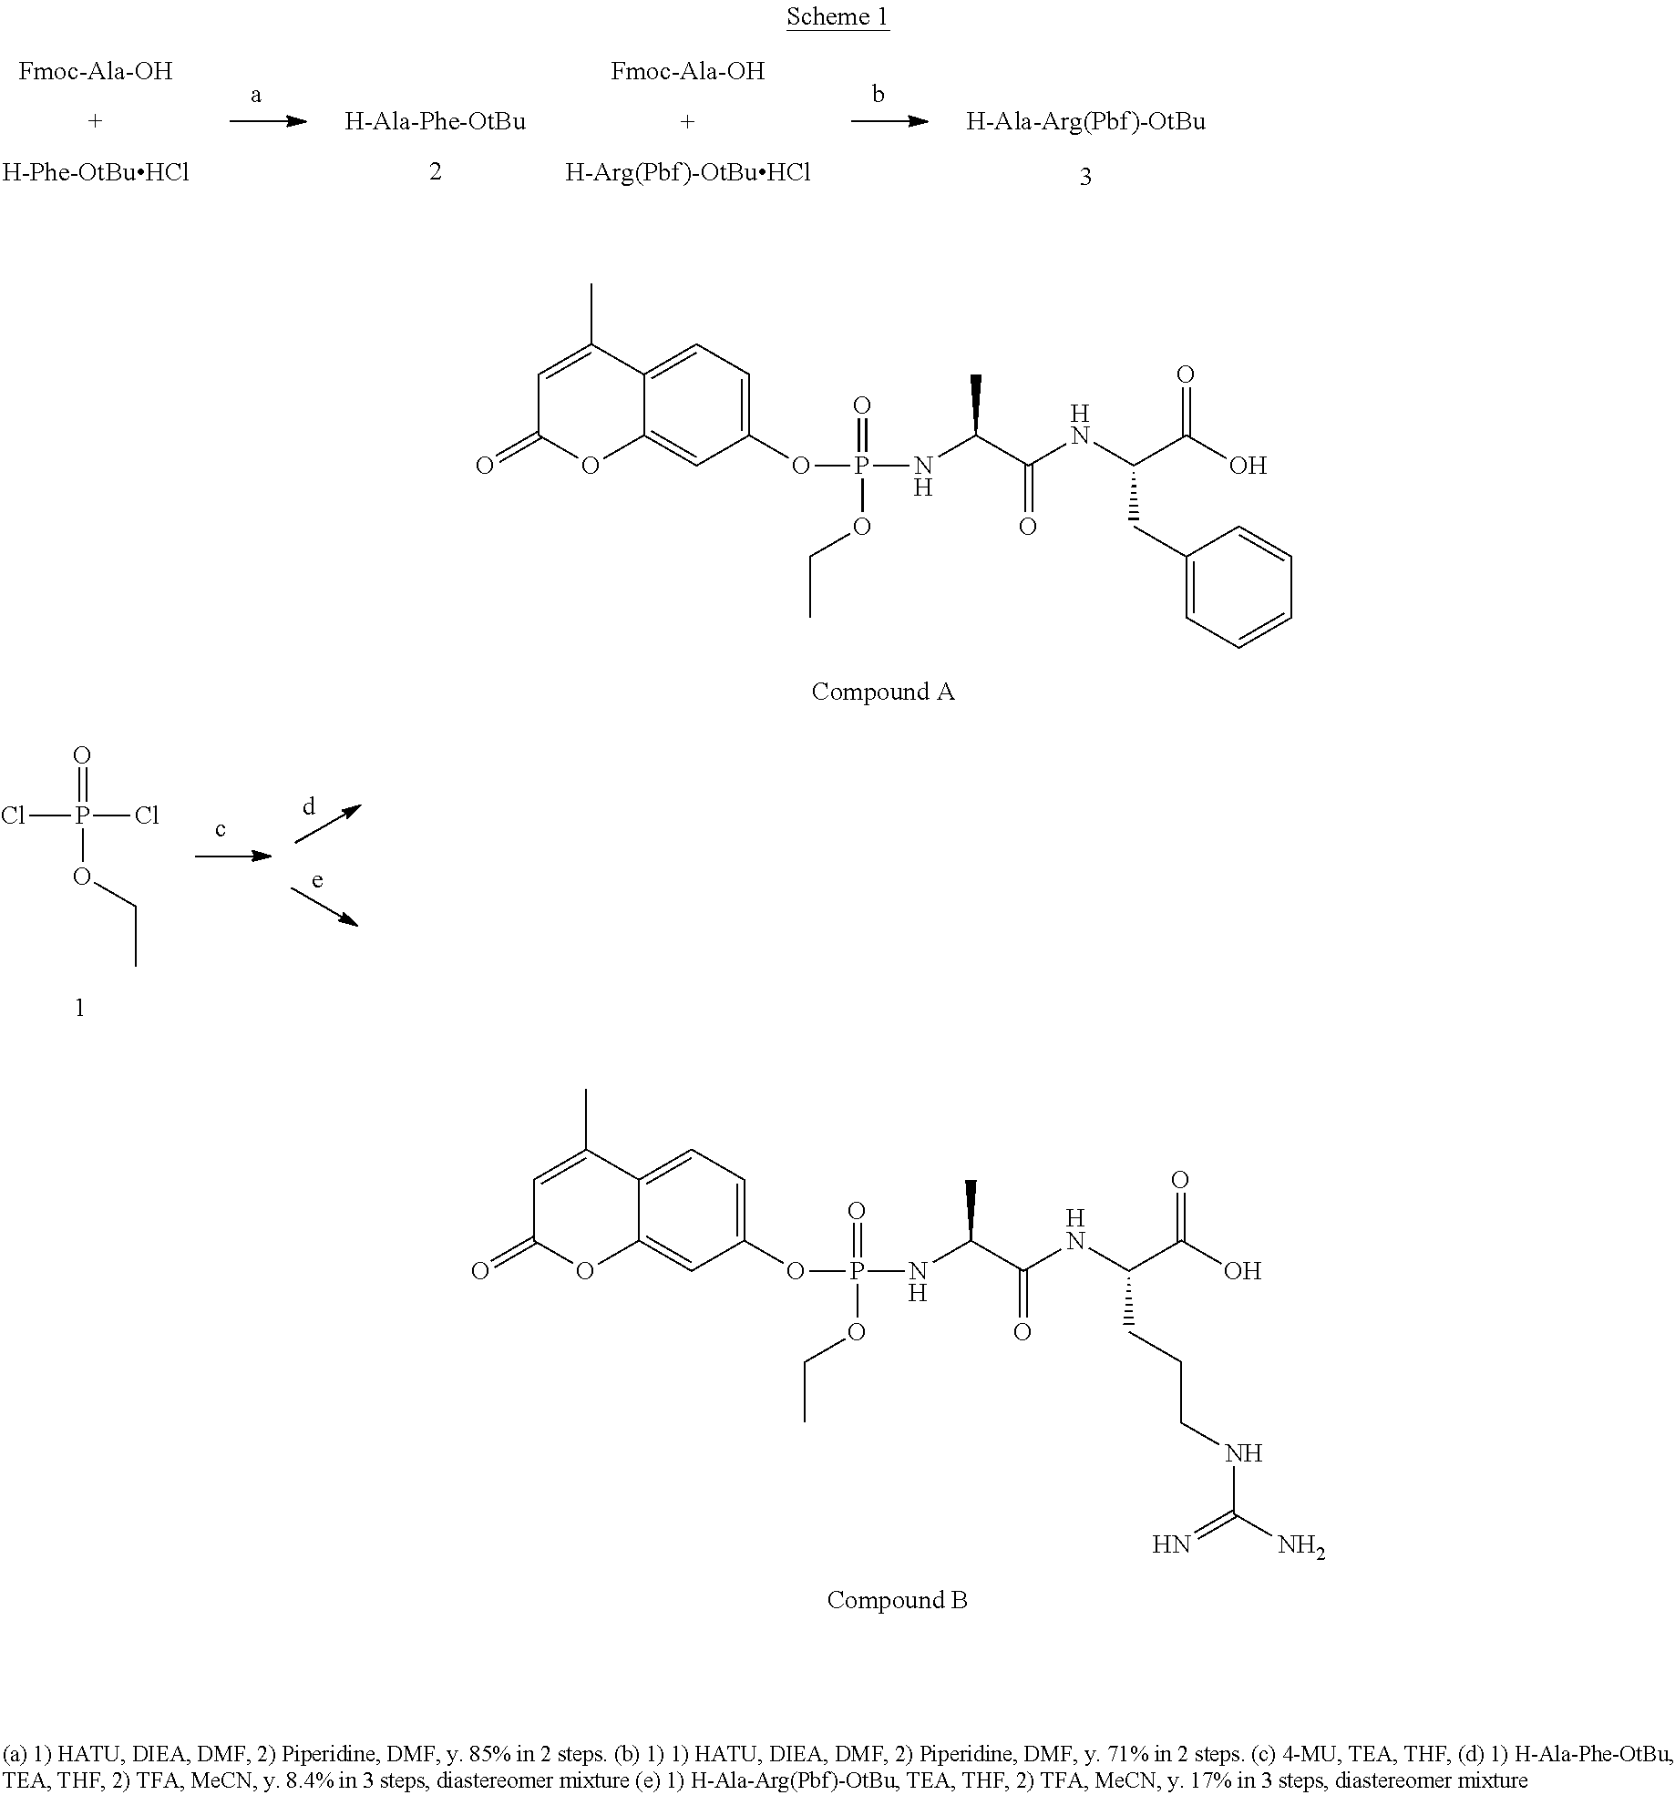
C12=CC(OP(NC(C(NC(C(O)=O)CC3=CC=CC=C3)=O)C)(=O)OCC)=CC=C1C(C)=CC(=O)O2.ClP(Cl)(=O)OCC.C12=CC(OP(NC(C(NC(C(O)=O)CCCNC(N)=N)=O)C)(=O)OCC)=CC=C1C(C)=CC(=O)O2.[Fmoc-Ala-OH].[H-Phe-OtBuHCl].[H-Ala-Phe-OtBu].[Fmoc-Ala-OH].[H-Arg(Pbf)-OtBuHCl]
